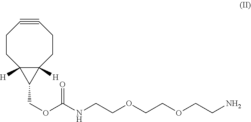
C1CC2([H])C([H])(CCC#C1)C2COC(NCCOCCOCCN)=O
